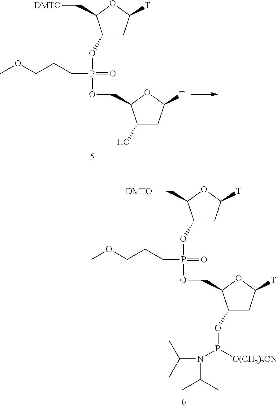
C1(OP(OCC2C(O)CC([T])O2)(=O)CCCOC)CC([T])OC1C[DMTO].C1(OP(OCC2C(OP(N(C(C)C)C(C)C)[O(CH2)2CN])CC([T])O2)(=O)CCCOC)CC([T])OC1C[DMTO]
